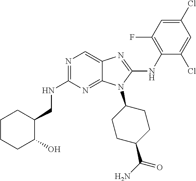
N1=C(NCC2CCCCC2O)N=C2C(=C1)N=C(NC1=C(F)C=C(Cl)C=C1Cl)N2C1CCC(C(N)=O)CC1
